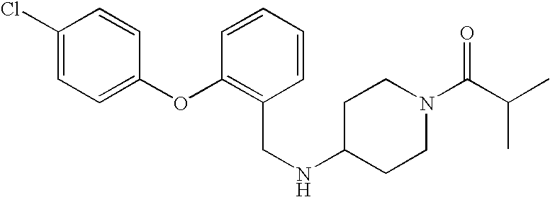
C1(Cl)=CC=C(OC2=C(CNC3CCN(C(=O)C(C)C)CC3)C=CC=C2)C=C1
